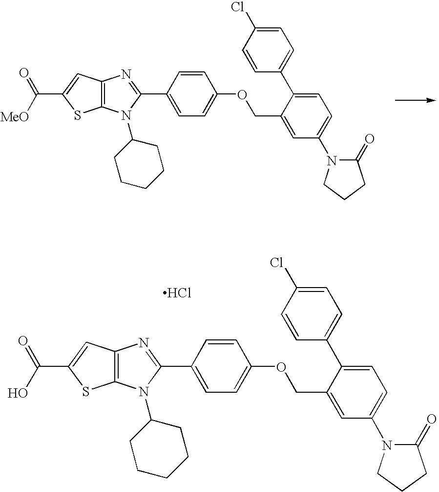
C12=C(C=C(C(=O)O)S1)N=C(C1=CC=C(OCC3=CC(N4C(=O)CCC4)=CC=C3C3=CC=C(Cl)C=C3)C=C1)N2C1CCCCC1.Cl.C12=C(C=C(C(=O)[MeO])S1)N=C(C1=CC=C(OCC3=CC(N4C(=O)CCC4)=CC=C3C3=CC=C(Cl)C=C3)C=C1)N2C1CCCCC1
